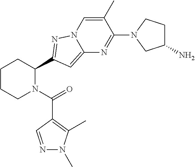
C1CCN(C(=O)C2=C(C)N(C)N=C2)C(C2=NN3C(=C2)N=C(N2CC(N)CC2)C(C)=C3)C1
